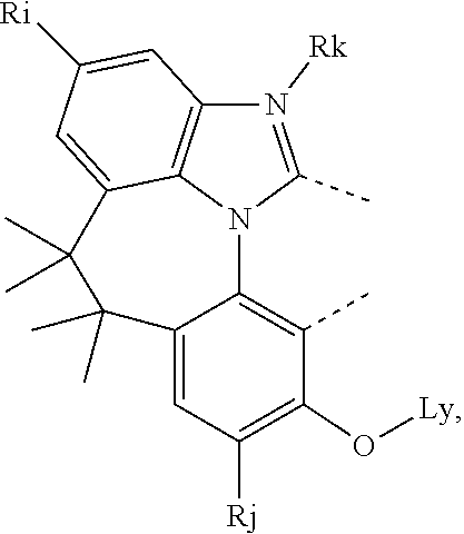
C12=C(C)C(O[Ly])=C([Rj])C=C1C(C)(C)C(C)(C)C1=CC([Ri])=CC3=C1N2C(C)=N3[Rk]
